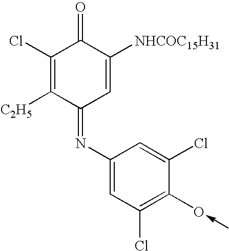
[C2H5]C1=C(Cl)C(=O)C([NHCOC15H31])=CC1=NC1=CC(Cl)=C(O-C)C(Cl)=C1
